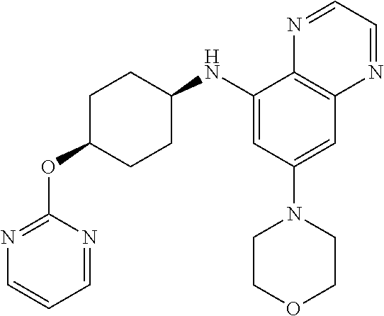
C1=NC(OC2CCC(NC3=CC(N4CCOCC4)=CC4=C3N=CC=N4)CC2)=NC=C1
